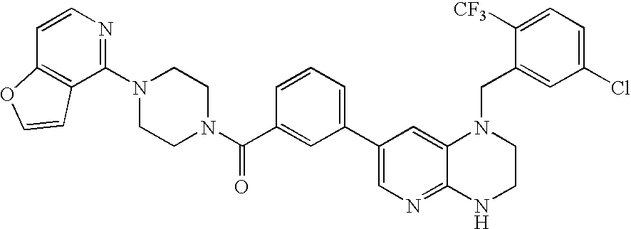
C1(C2=CN=C3C(=C2)N(CC2=CC(Cl)=CC=C2[CF3])CCN3)=CC=CC(C(N2CCN(C3=NC=CC4=C3C=CO4)CC2)=O)=C1
